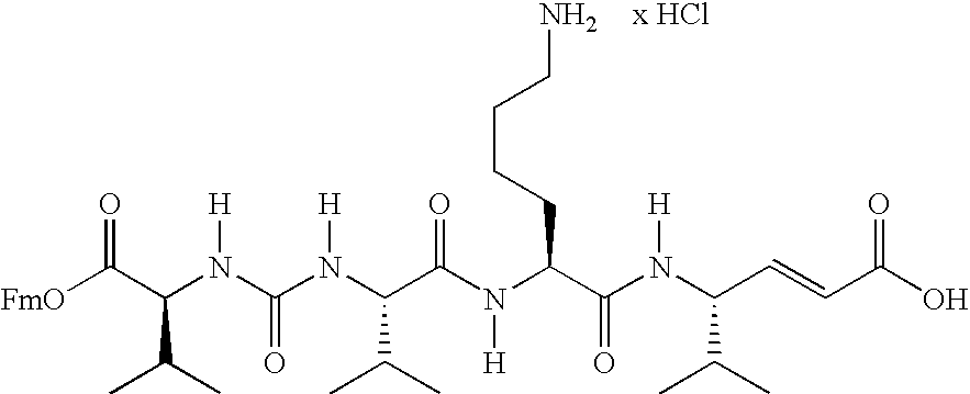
NCCCCC(C(N(C(C=CC(O)=O)C(C)C)[H])=O)N([H])C(C(N(C(N(C(C([FmO])=O)C(C)C)[H])=O)[H])C(C)C)=O.[x HCl]
